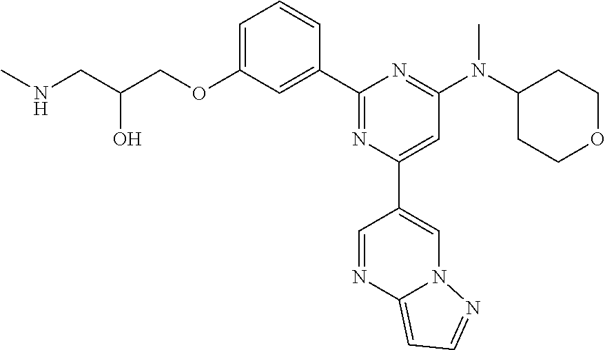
C1=C(OCC(CNC)O)C=C(C2=NC(C3=CN4C(=CC=N4)N=C3)=CC(N(C3CCOCC3)C)=N2)C=C1
